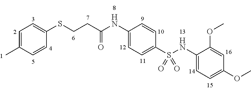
C1=C(C)C=CC(SCCC(=O)NC2=CC=C(S(=O)(NC3=CC=C(OC)C=C3OC)=O)C=C2)=C1
